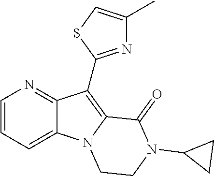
C12=CC=CN=C1C(C1=NC(C)=CS1)=C1N2CCN(C2CC2)C1=O
